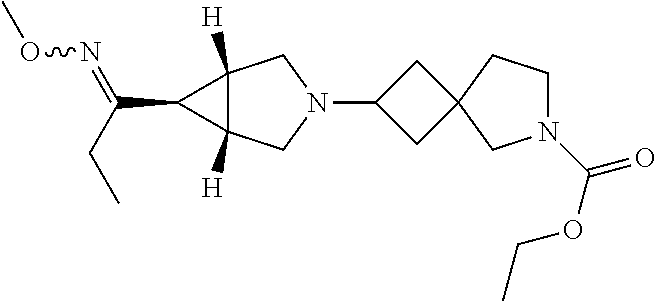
C1C(N2CC3([H])C([H])(C2)C3C(CC)=NOC)CC12CN(C(OCC)=O)CC2
